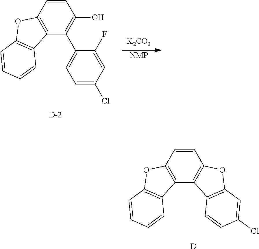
C12=C(C(C3=CC=C(Cl)C=C3F)=C(O)C=C1)C1=C(O2)C=CC=C1.[D].[K2CO3].[NMP].C12=C(C3=C(C=C1)OC1=C3C=CC(Cl)=C1)C1=C(O2)C=CC=C1.[D]
